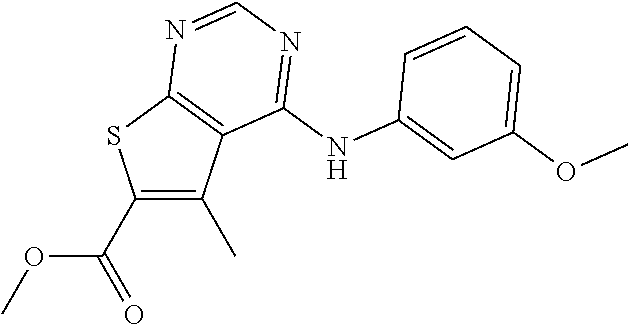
C1(C(OC)=O)=C(C)C2=C(S1)N=CN=C2NC1=CC(OC)=CC=C1
